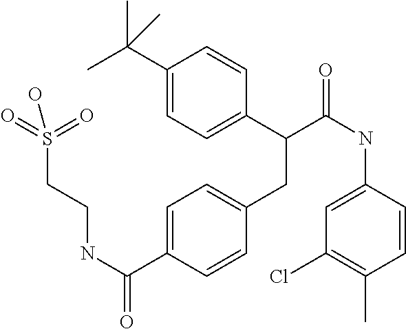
C1=C(C(NCCS(=O)(=O)O)=O)C=CC(CC(C2=CC=C(C(C)(C)C)C=C2)C(NC2=CC(Cl)=C(C)C=C2)=O)=C1
